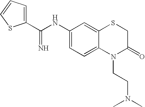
C(NC1=CC=C2C(=C1)SCC(=O)N2CCN(C)C)(=N)C1=CC=CS1
